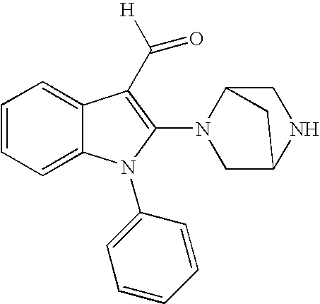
C1=CC=C2C(=C1)C(C([H])=O)=C(N1CC3NCC1C3)N2C1=CC=CC=C1
